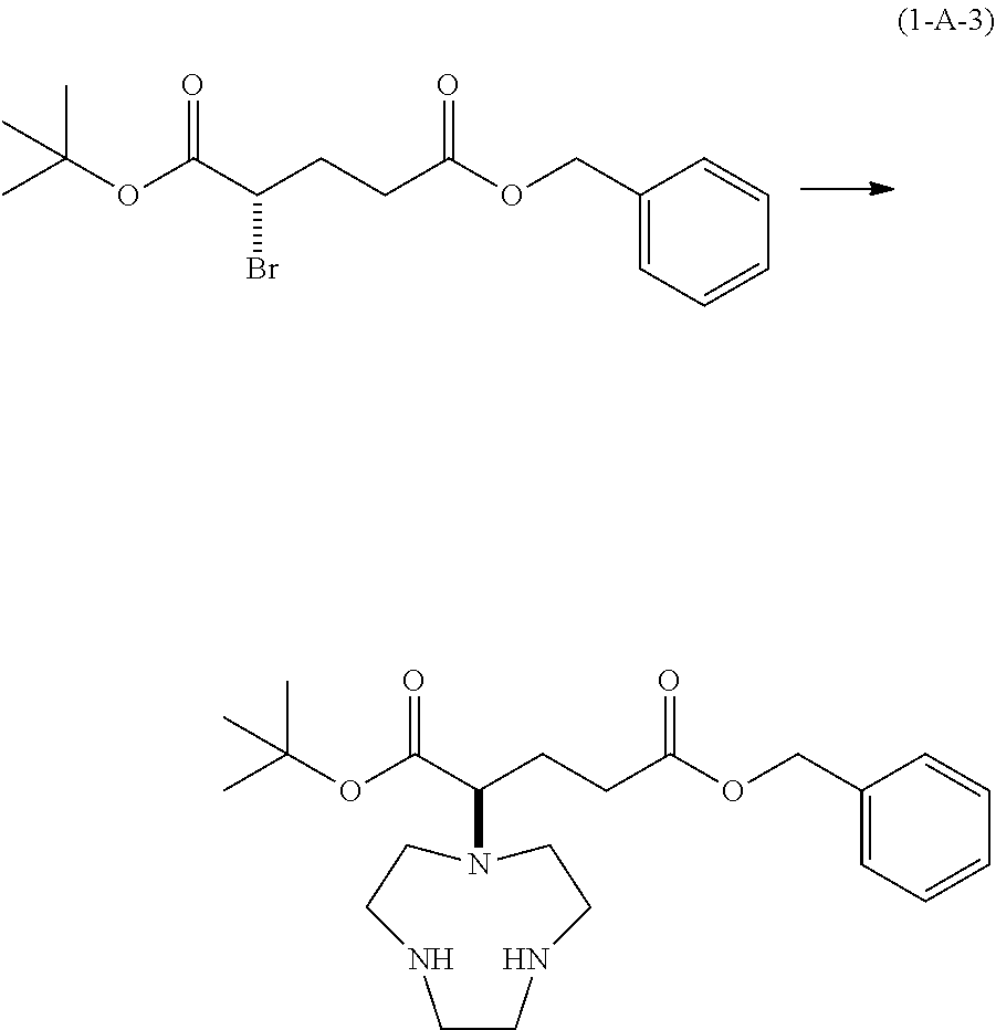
C1(COC(CCC(C(OC(C)(C)C)=O)Br)=O)=CC=CC=C1.C1(COC(CCC(C(OC(C)(C)C)=O)N2CCNCCNCC2)=O)=CC=CC=C1
